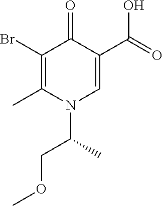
C1(Br)=C(C)N(C(COC)C)C=C(C(=O)O)C1=O
